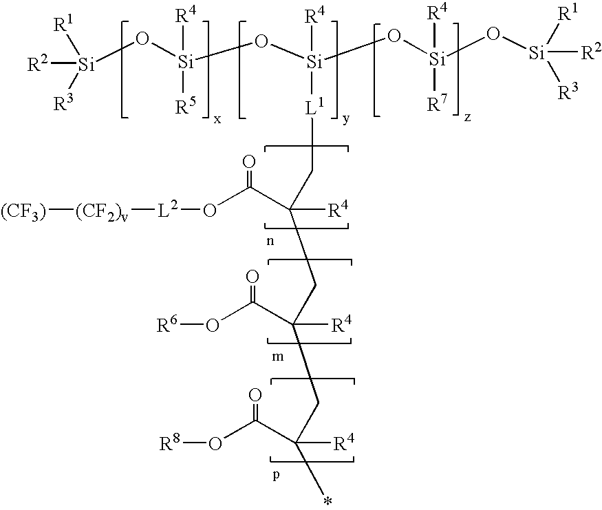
[Si](O[Si](O[Si](O[Si](O[Si]([R2])([R1])[R3])([R4])[R7])([R4])[L1]CC(CC(CC(*)([R4])C(O[R8])=O)([R4])C(O[R6])=O)([R4])C(O[L2][(CF2)v][(CF3)])=O)([R4])[R5])([R2])([R3])[R1]
